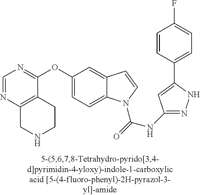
C1=NC2=C(C(OC3=CC=C4C(=C3)C=CN4C(=O)NC3=NNC(C4=CC=C(F)C=C4)=C3)=N1)CCNC2
